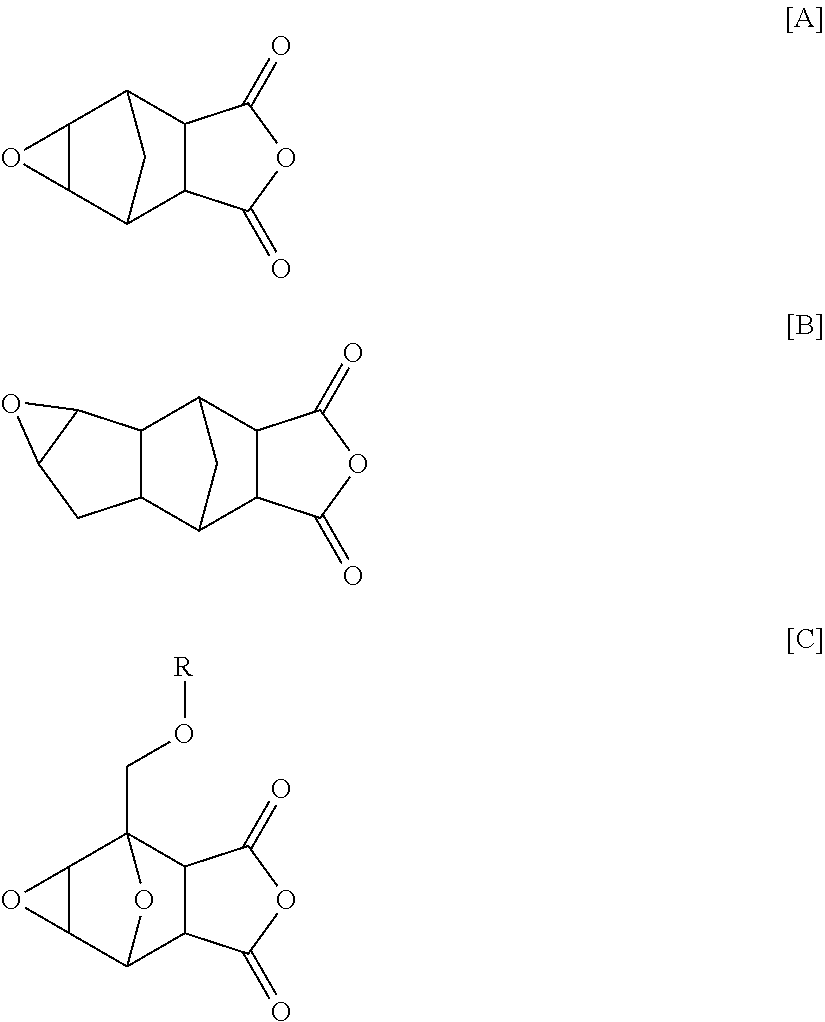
C12C3C4C(C(C1O2)C3)C(=O)OC4=O.C12C3C4C(C(C1C1C(C2)O1)C3)C(=O)OC4=O.C12C3C4C(C(CO[R])(C1O2)O3)C(=O)OC4=O
